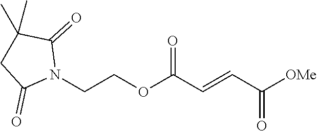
[OMe]C(C=CC(OCCN1C(=O)C(C)(C)CC1=O)=O)=O
